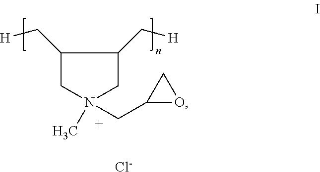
C1(C[H])CN(C)(CC2OC2)CC1C[H].[Cl-]
